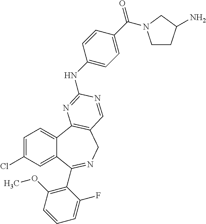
C1=C(Cl)C=C2C(=C1)C1=C(CN=C2C2=C(OC)C=CC=C2F)C=NC(NC2=CC=C(C(=O)N3CCC(N)C3)C=C2)=N1
